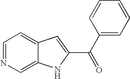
C1=NC=C2C(=C1)C=C(C(C1=CC=CC=C1)=O)N2
